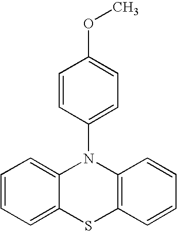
C1=CC=C2C(=C1)N(C1=CC=C(OC)C=C1)C1=C(S2)C=CC=C1
